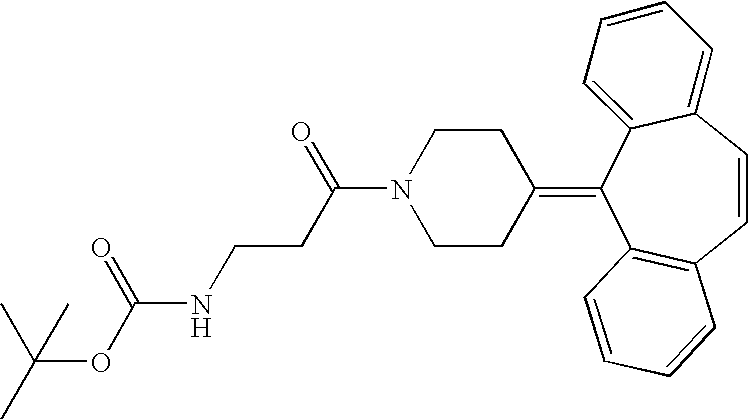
C(NCCC(N1CCC(=C2C3=C(C=CC4=CC=CC=C24)C=CC=C3)CC1)=O)(OC(C)(C)C)=O
